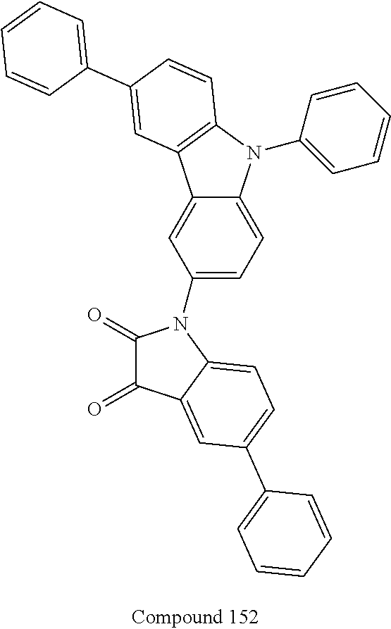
C1(N2C(=O)C(=O)C3=CC(C4=CC=CC=C4)=CC=C32)=CC=C2C(=C1)C1=C(N2C2=CC=CC=C2)C=CC(C2=CC=CC=C2)=C1
